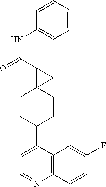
C1(NC(=O)C2C3(C2)CCC(C2=CC=NC4=C2C=C(F)C=C4)CC3)=CC=CC=C1
